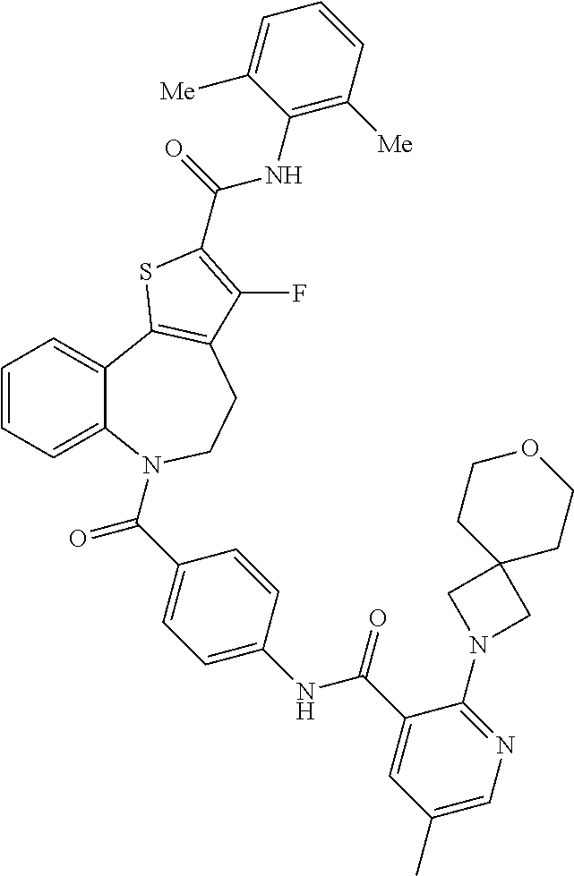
C1=CC=C2C(=C1)C1=C(CCN2C(=O)C2=CC=C(NC(=O)C3=CC(C)=CN=C3N3CC4(C3)CCOCC4)C=C2)C(F)=C(C(NC2=C([Me])C=CC=C2[Me])=O)S1
